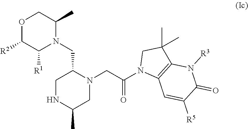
O1C([R2])C([R1])N(CC2CNC(C)CN2CC(N2C3=C(C(C)(C)C2)N([R3])C(=O)C([R5])=C3)=O)C(C)C1
